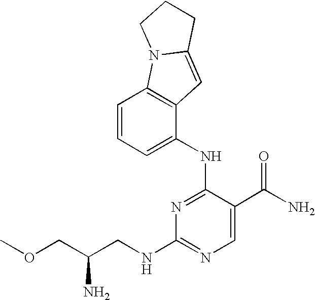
N1=C(NC2=CC=CC3=C2C=C2N3CCC2)C(C(N)=O)=CN=C1NCC(COC)N
